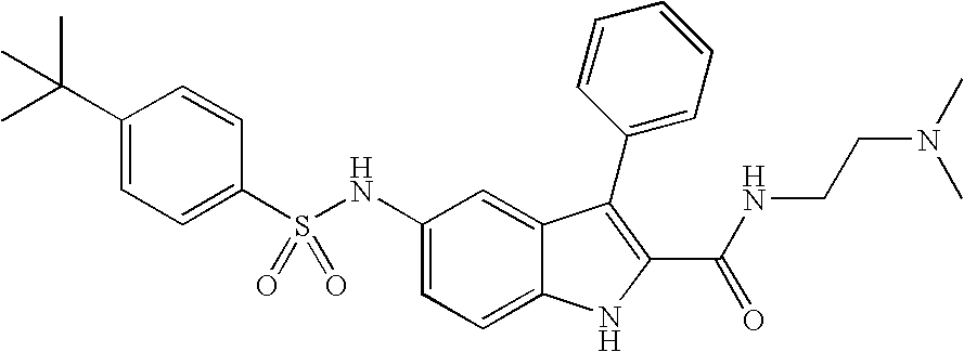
C1(C(C)(C)C)=CC=C(S(NC2=CC=C3C(=C2)C(C2=CC=CC=C2)=C(C(NCCN(C)C)=O)N3)(=O)=O)C=C1
